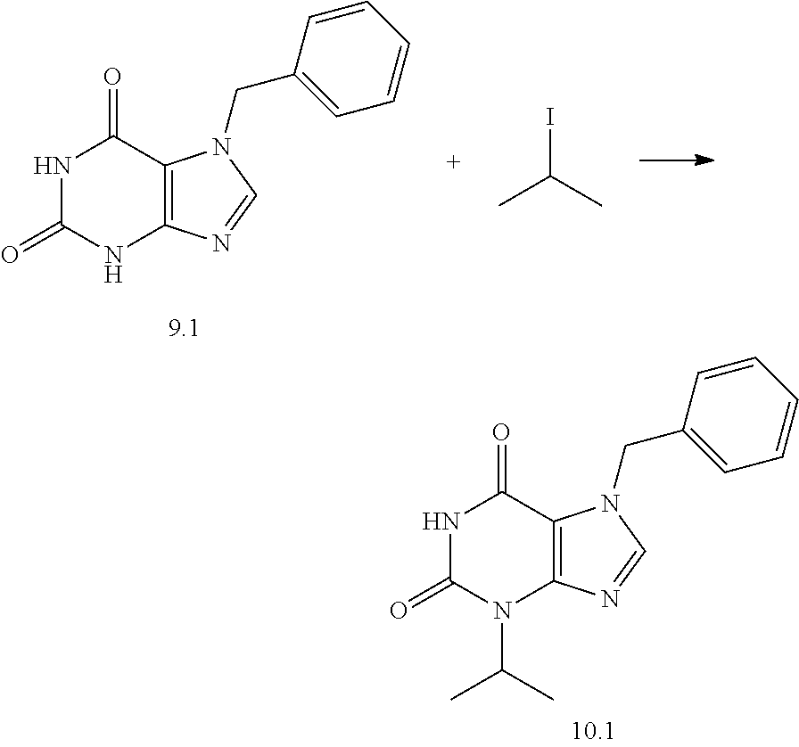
C12=C(C(=O)NC(=O)N1C(C)C)N(CC1=CC=CC=C1)C=N2.C12=C(C(=O)NC(=O)N1)N(CC1=CC=CC=C1)C=N2.IC(C)C
